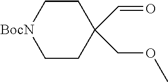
C1CC(C=O)(COC)CC[BocN]1
